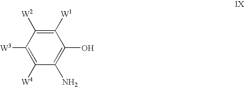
C1([W1])=C([W2])C([W3])=C([W4])C(N)=C1O
